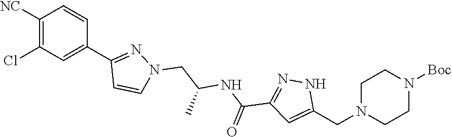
C1([NC])=C(Cl)C=C(C2=NN(CC(NC(C3=NNC(CN4CCN([Boc])CC4)=C3)=O)C)C=C2)C=C1
